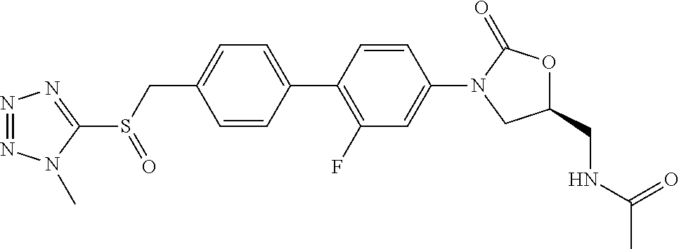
C1=CC(CS(C2=NN=NN2C)=O)=CC=C1C1=C(F)C=C(N2CC(CNC(C)=O)OC2=O)C=C1
